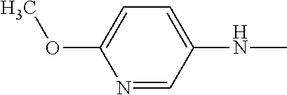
C1=C(OC)N=CC(NC)=C1
